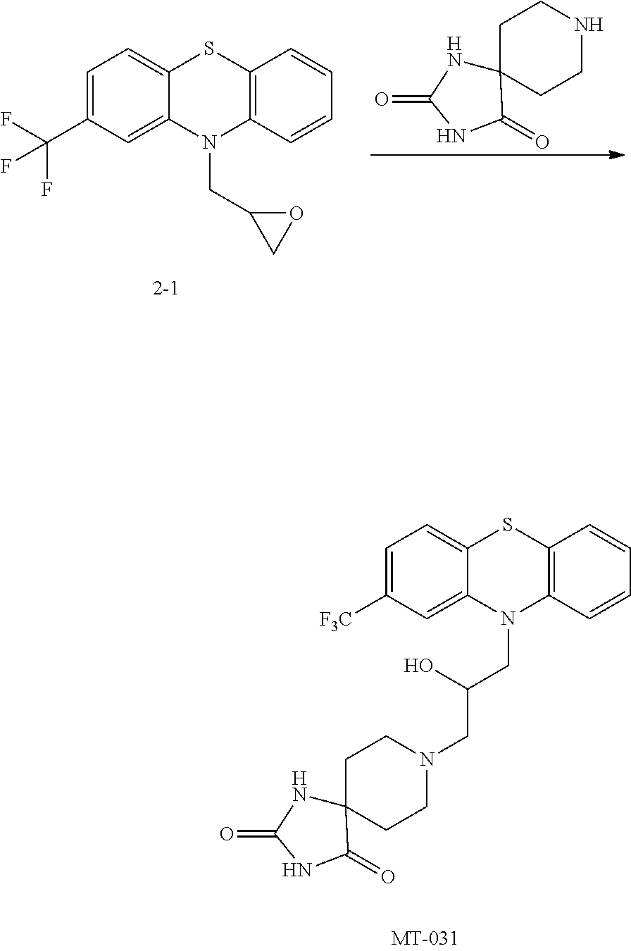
C1=C([F3C])C=C2C(=C1)SC1=C(N2CC(CN2CCC3(CC2)NC(=O)NC3=O)O)C=CC=C1.C1C2(CCNC1)NC(=O)NC2=O.C1=C(C(F)(F)F)C=C2C(=C1)SC1=C(N2CC2CO2)C=CC=C1
